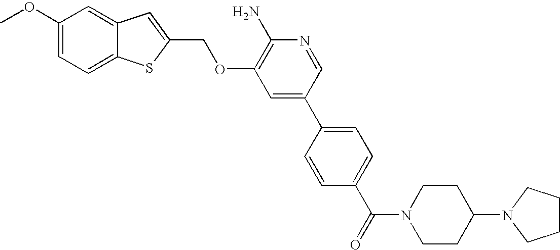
COC1=CC=C2C(=C1)C=C(COC1=C(N)N=CC(C3=CC=C(C(=O)N4CCC(N5CCCC5)CC4)C=C3)=C1)S2
